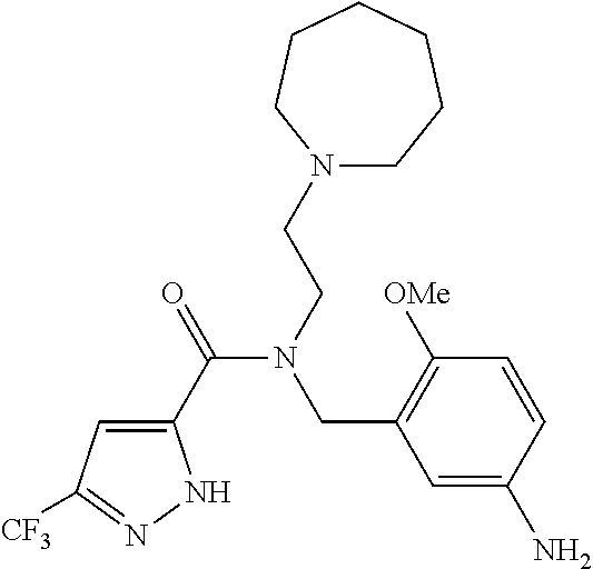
C1(C(=O)N(CCN2CCCCCC2)CC2=C([OMe])C=CC(N)=C2)=CC([CF3])=NN1
